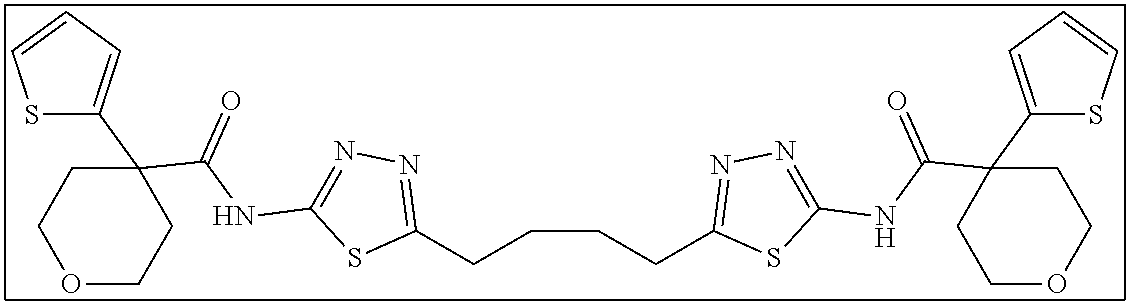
C(CCC1=NN=C(NC(C2(C3=CC=CS3)CCOCC2)=O)S1)CC1=NN=C(NC(C2(C3=CC=CS3)CCOCC2)=O)S1
